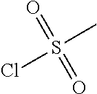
CS(Cl)(=O)=O
